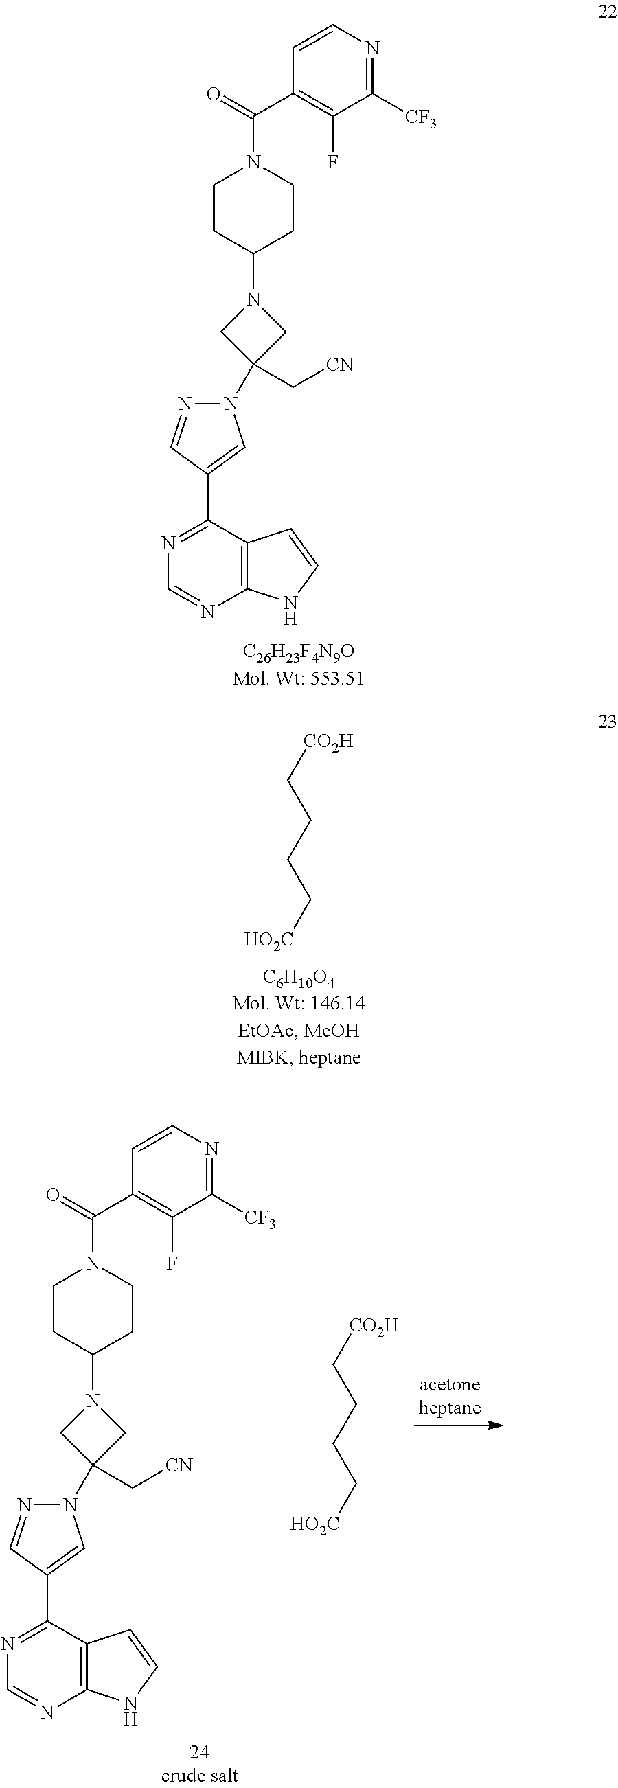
[HO2C]CCCC[CO2H].C1(C2=CN(C3(C[CN])CN(C4CCN(C(C5=C(F)C([CF3])=NC=C5)=O)CC4)C3)N=C2)=NC=NC2=C1C=CN2.C1(C2=CN(C3(C[CN])CN(C4CCN(C(C5=C(F)C([CF3])=NC=C5)=O)CC4)C3)N=C2)=NC=NC2=C1C=CN2.[HO2C]CCCC[CO2H]
